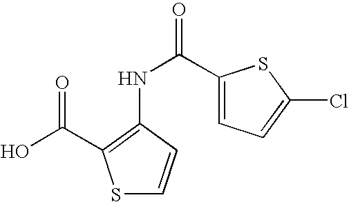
S1C=CC(NC(=O)C2=CC=C(Cl)S2)=C1C(O)=O
